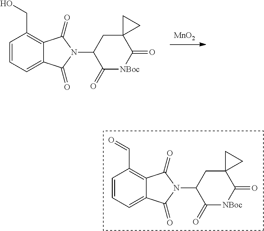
[MnO2].C1=C2C(=C(CO)C=C1)C(=O)N(C1C(=O)[NBoc]C(=O)C3(C1)CC3)C2=O.C1=C2C(=C(C=O)C=C1)C(=O)N(C1C(=O)[NBoc]C(=O)C3(C1)CC3)C2=O
